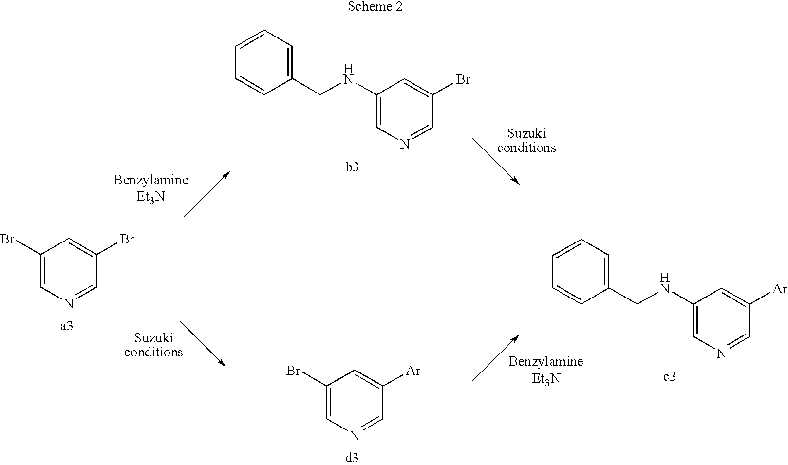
C1(Br)=CN=CC(Br)=C1.C1=CC=C(CNC2=CN=CC(Br)=C2)C=C1.C1=CC=C(CNC2=CN=CC([Ar])=C2)C=C1.C1(Br)=CN=CC([Ar])=C1
